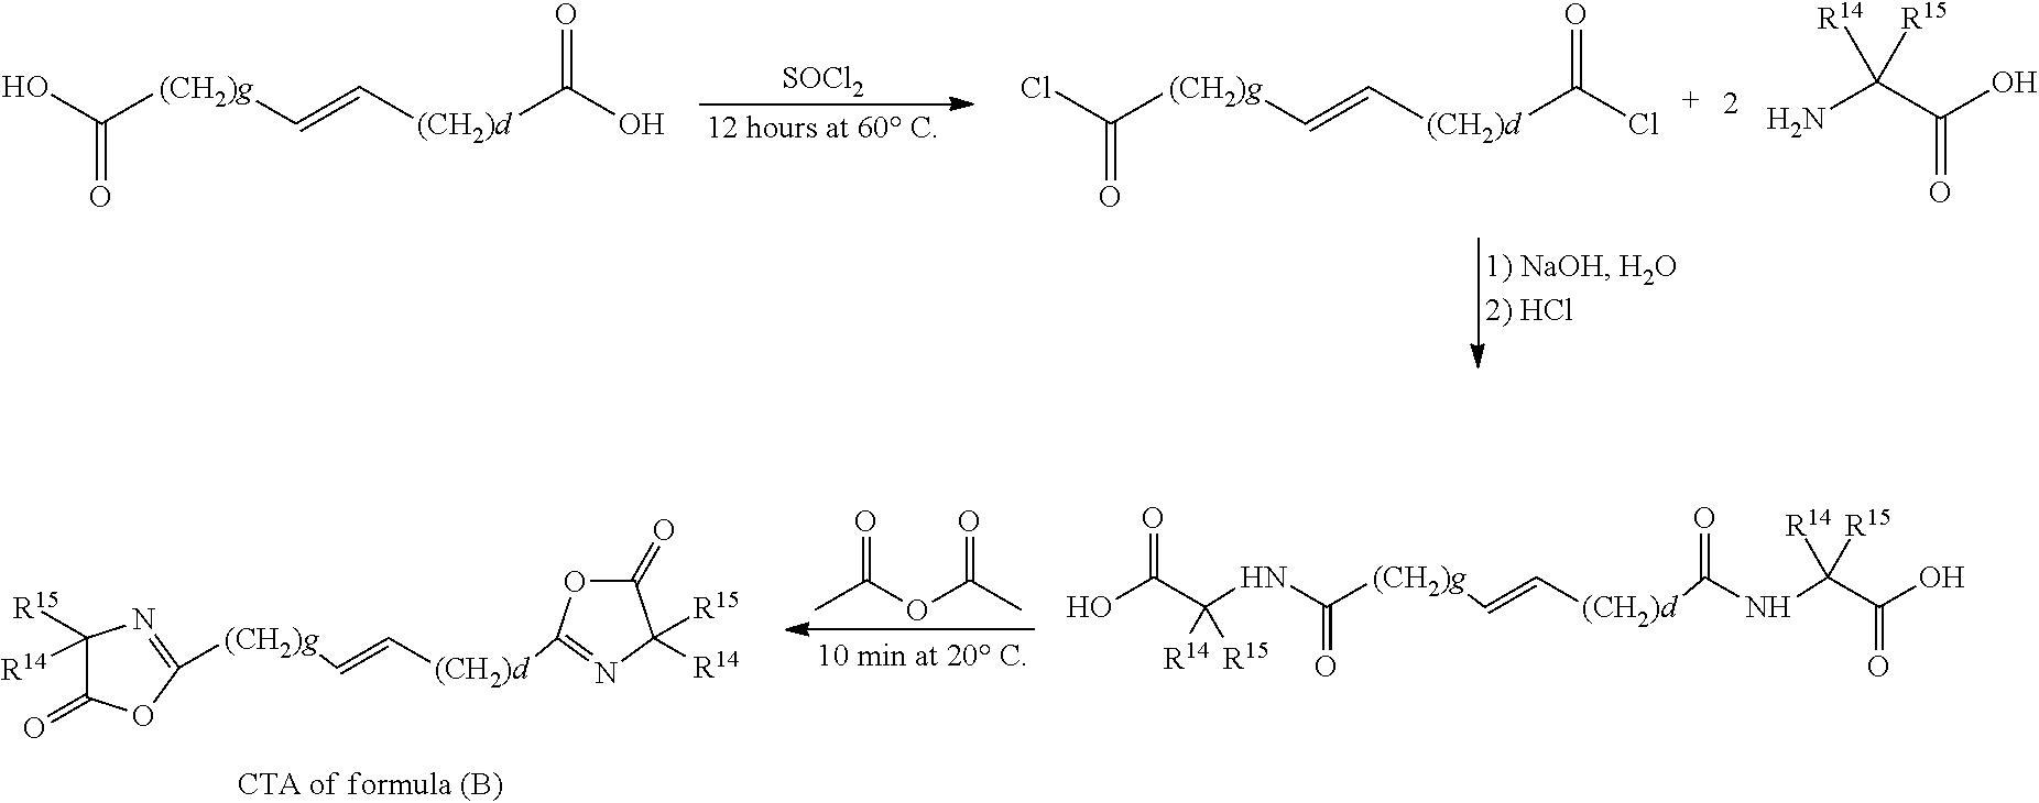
[SOCl2].C(=O)(O)[(CH2)g]C=C[(CH2)d]C(O)=O.C(=O)(Cl)[(CH2)g]C=C[(CH2)d]C(Cl)=O.C(=O)(C(N)([R14])[R15])O.[(CH2)g](C=C[(CH2)d]C1=NC([R15])([R14])C(=O)O1)C1=NC([R15])([R14])C(=O)O1.O=C(OC(C)=O)C.C(=O)(NC(C(O)=O)([R14])[R15])[(CH2)g]C=C[(CH2)d]C(NC(C(O)=O)([R14])[R15])=O
